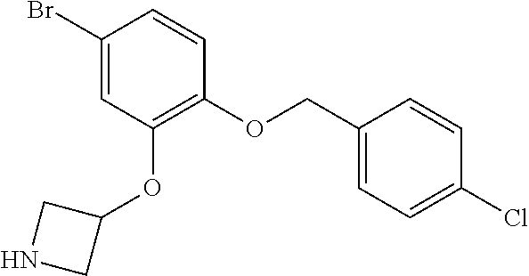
C1(OCC2=CC=C(Cl)C=C2)=C(OC2CNC2)C=C(Br)C=C1
